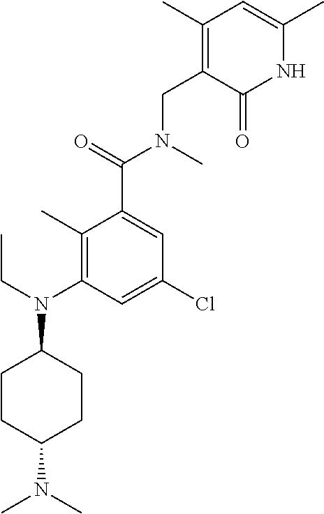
C1(C)=C(N(CC)C2CCC(N(C)C)CC2)C=C(Cl)C=C1C(=O)N(CC1=C(C)C=C(C)NC1=O)C
